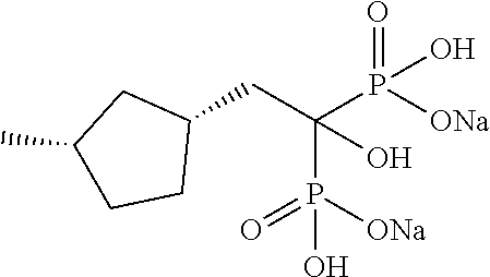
C1(CC(P([ONa])(=O)O)(P([ONa])(=O)O)O)CC(C)CC1
